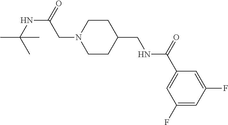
C1(F)=CC(F)=CC(C(=O)NCC2CCN(CC(NC(C)(C)C)=O)CC2)=C1
